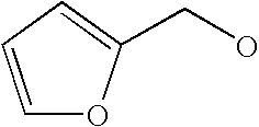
C(O)C1=CC=CO1
